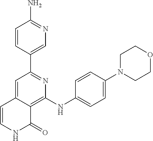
C1(C2=CN=C(N)C=C2)=NC(NC2=CC=C(N3CCOCC3)C=C2)=C2C(=C1)C=CNC2=O
